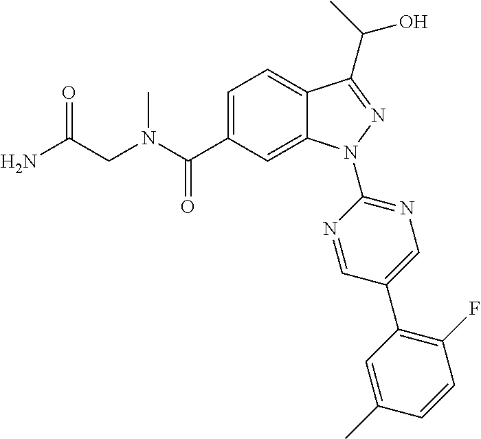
C(N(C)C(C1=CC=C2C(=C1)N(C1=NC=C(C3=C(F)C=CC(C)=C3)C=N1)N=C2C(C)O)=O)C(N)=O
